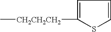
C1([CH2CH2CH2]C)=CC=CS1
